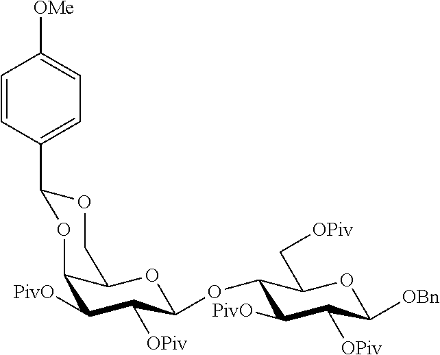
C1([PivO])C([OPiv])C(OC2C([PivO])C([OPiv])C([OBn])OC2C[OPiv])OC2C1OC(C1=CC=C([OMe])C=C1)OC2
